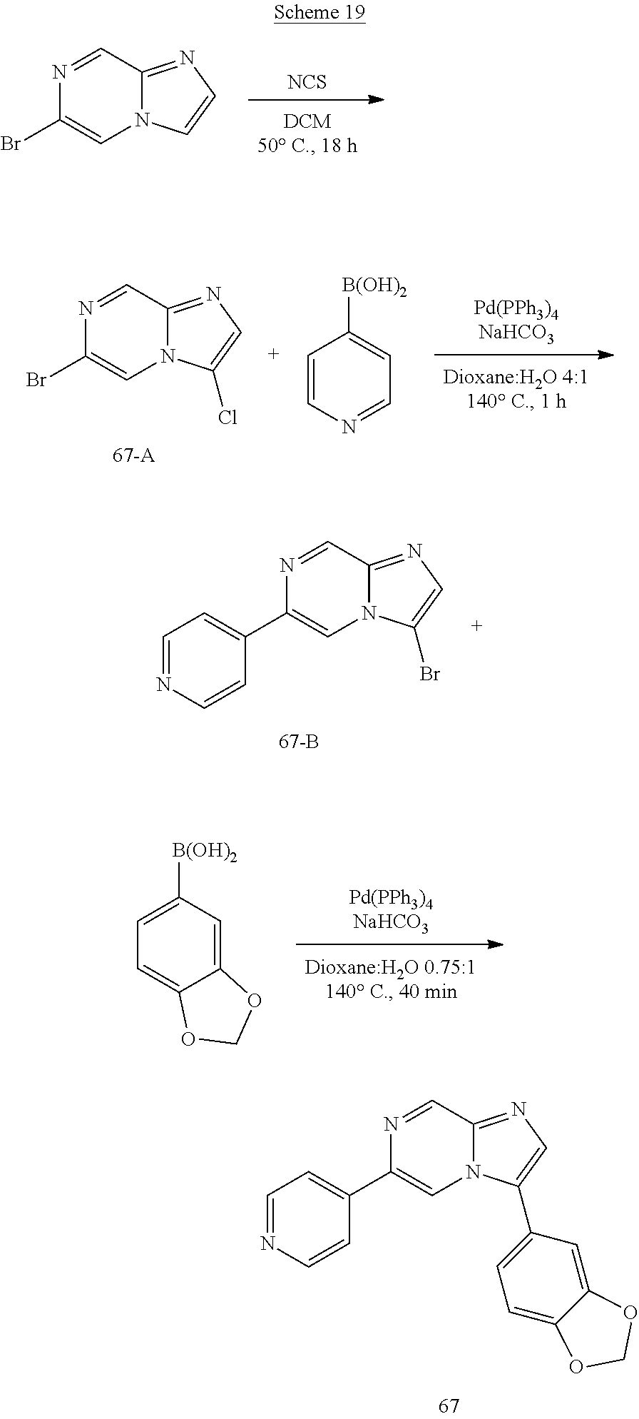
C1=NC=CC(C2=CN3C(=NC=C3C3=CC=C4C(=C3)OCO4)C=N2)=C1.C1=NC=CC(C2=CN3C(=NC=C3Br)C=N2)=C1.C1=C([B(OH)2])C=C2C(=C1)OCO2.[NCS].BrC1=CN2C(=NC=C2)C=N1.[B(OH)2]C1=CC=NC=C1.BrC1=CN2C(=NC=C2Cl)C=N1
